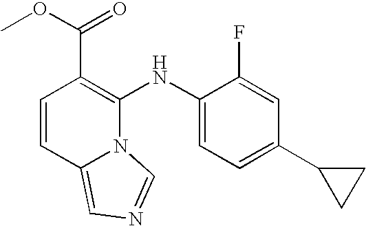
C1=CC2=CN=CN2C(NC2=CC=C(C3CC3)C=C2F)=C1C(OC)=O
